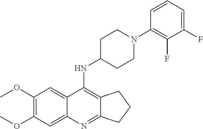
C1(OC)=C(OC)C=C2C(=C1)C(NC1CCN(C3=C(F)C(F)=CC=C3)CC1)=C1C(=N2)CCC1
